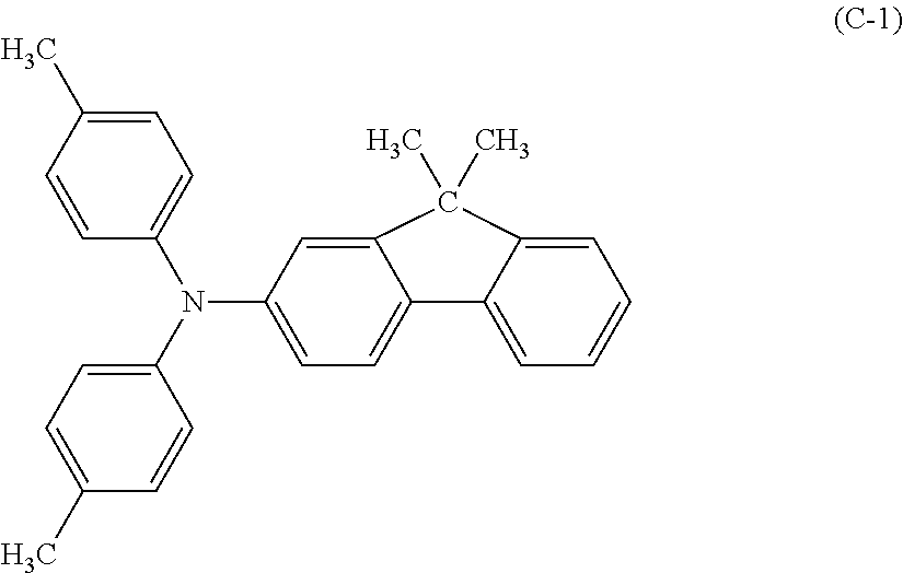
C1=CC(N(C2=CC=C(C)C=C2)C2=CC=C3C(=C2)C(C)(C)C2=CC=CC=C32)=CC=C1C
